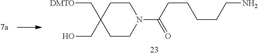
C1CC(C[DMTO])(CO)CCN1C(CCCCCN)=O
